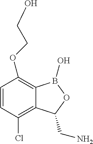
C1=CC(Cl)=C2C(=C1OCCO)B(O)OC2CN
